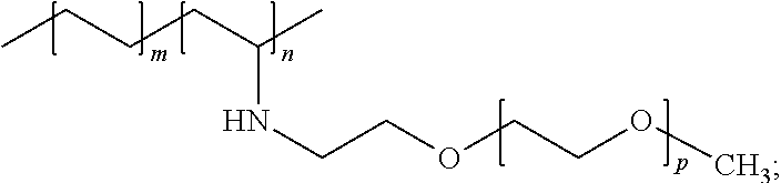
CCCCC(C)NCCOCCOC
